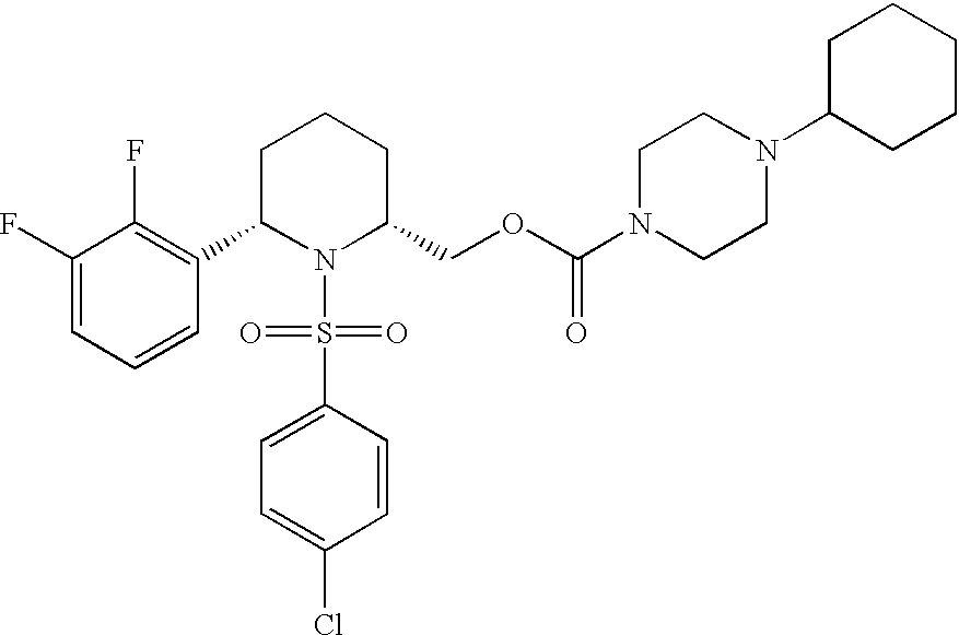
C1(F)=CC=CC(C2N(S(C3=CC=C(Cl)C=C3)(=O)=O)C(COC(N3CCN(C4CCCCC4)CC3)=O)CCC2)=C1F
